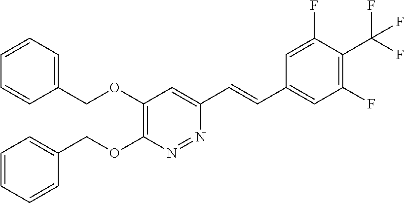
C1=CC=C(COC2=C(OCC3=CC=CC=C3)N=NC(C=CC3=CC(F)=C(C(F)(F)F)C(F)=C3)=C2)C=C1
